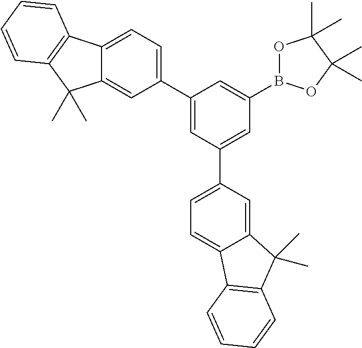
C1(C2=CC(C3=CC=C4C(=C3)C(C)(C)C3=C4C=CC=C3)=CC(B3OC(C)(C)C(C)(C)O3)=C2)=CC=C2C(=C1)C(C)(C)C1=C2C=CC=C1
